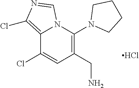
C12=C(Cl)N=CN1C(N1CCCC1)=C(CN)C=C2Cl.Cl
